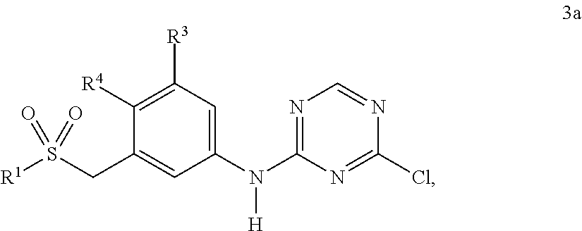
N1=C(N(C2=CC([R3])=C([R4])C(CS([R1])(=O)=O)=C2)[H])N=C(Cl)N=C1
